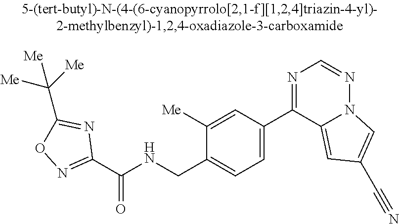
C1(C(NCC2=CC=C(C3=NC=NN4C3=CC(C#N)=C4)C=C2[Me])=O)=NOC(C([Me])([Me])[Me])=N1
